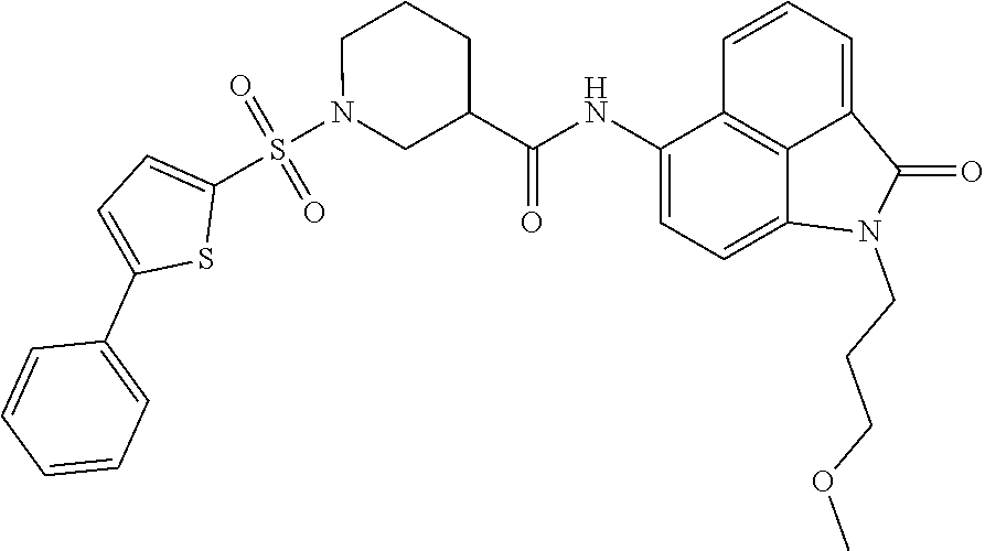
C1(NC(=O)C2CN(S(C3=CC=C(C4=CC=CC=C4)S3)(=O)=O)CCC2)=CC=C2C3=C1C=CC=C3C(=O)N2CCCOC
